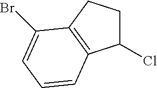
C1(Cl)CCC2=C1C=CC=C2Br
